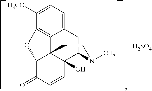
C12=CC=C([H3CO])C3=C1C14C(O)(C(C2)N(C)CC1)C=CC(=O)C4O3.[H2SO4]
